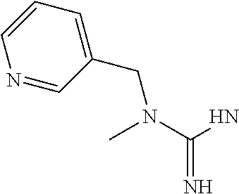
C1(CN(C)C(N)=N)=CC=CN=C1
